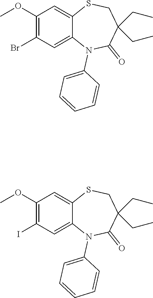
COC1=C(Br)C=C2C(=C1)SCC(CC)(CC)C(=O)N2C1=CC=CC=C1.COC1=C(I)C=C2C(=C1)SCC(CC)(CC)C(=O)N2C1=CC=CC=C1
